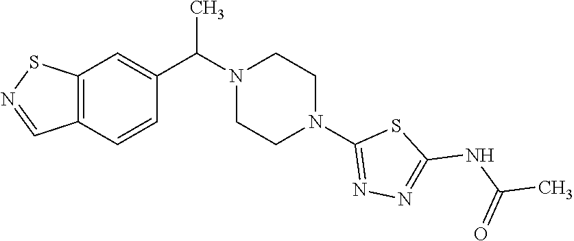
C(N1CCN(C2=NN=C(NC(C)=O)S2)CC1)(C)C1=CC2=C(C=C1)C=NS2
